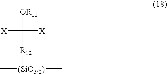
[OR11]C([X])([X])[R12][(SiO3/2)](C)C
